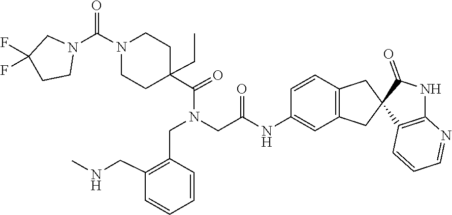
C1C(C(=O)N(CC2=C(CNC)C=CC=C2)CC(=O)NC2=CC3=C(C=C2)CC2(C(=O)NC4=C2C=CC=N4)C3)(CC)CCN(C(N2CC(F)(F)CC2)=O)C1
